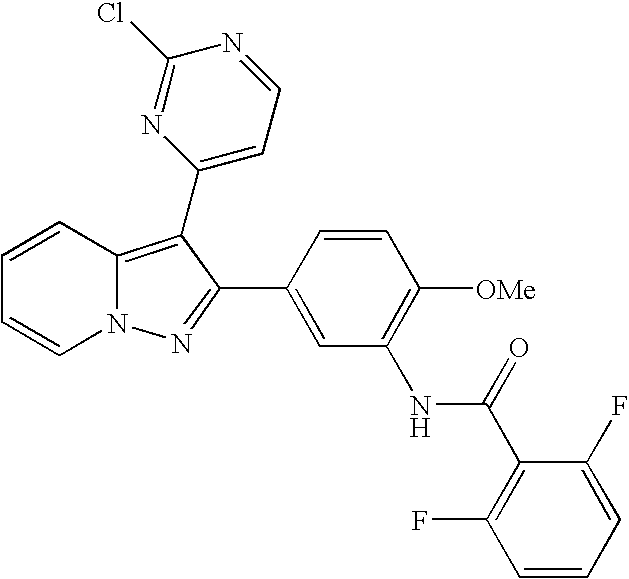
C1=CC2=C(C3=CC=NC(Cl)=N3)C(C3=CC(NC(C4=C(F)C=CC=C4F)=O)=C([OMe])C=C3)=NN2C=C1
